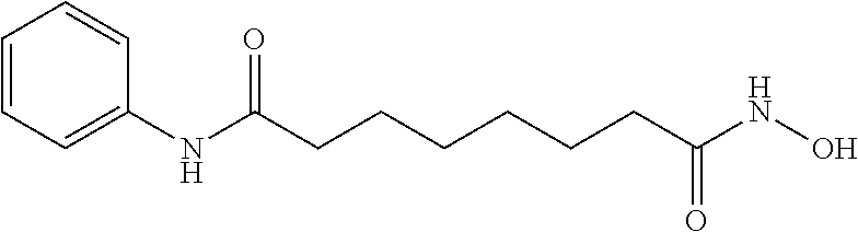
C1=CC=C(NC(CCCCCCC(NO)=O)=O)C=C1
